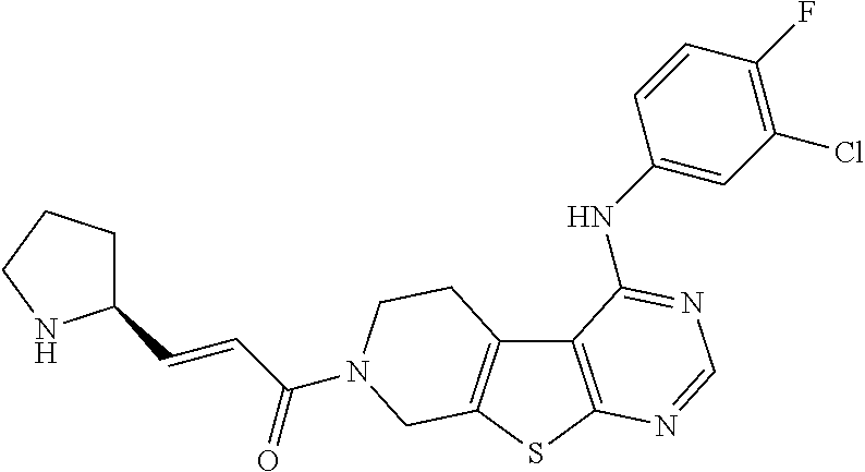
C12=C(SC3=C1CCN(C(C=CC1CCCN1)=O)C3)N=CN=C2NC1=CC(Cl)=C(F)C=C1
